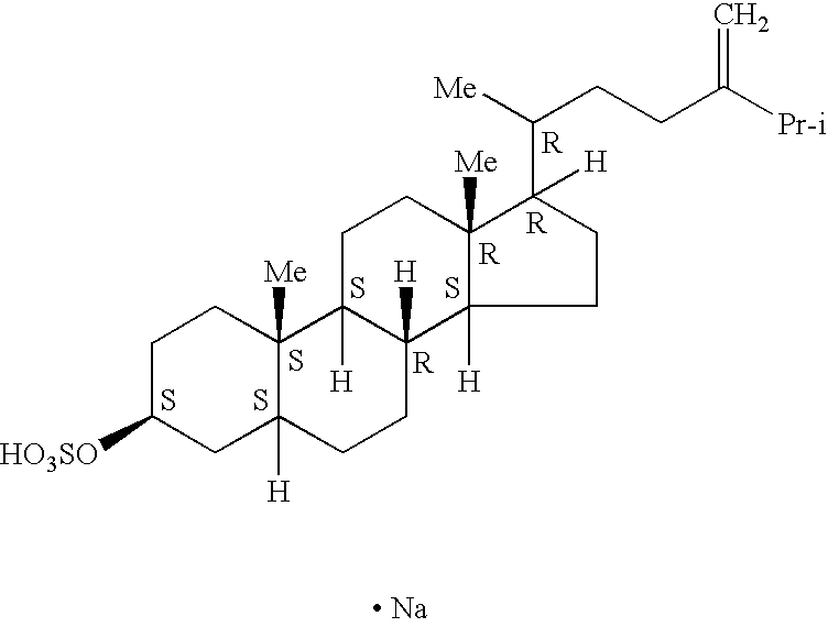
C1C([HO3SO])CC2([H])C([Me])(C1)C1([H])C([H])(CC2)C2([H])C([Me])(CC1)C(C([Me])CCC([Pr-i])=C)([H])CC2.S.S.S.[R].S.[R].[R].[R].[ Na].S
